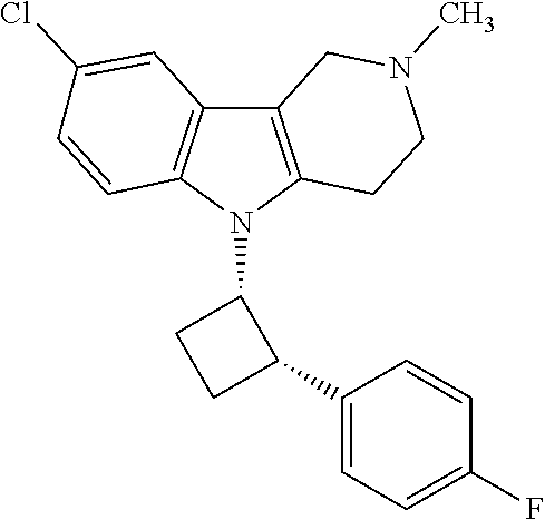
C12=C(N(C3CCC3C3=CC=C(F)C=C3)C3=C1C=C(Cl)C=C3)CCN(C)C2
